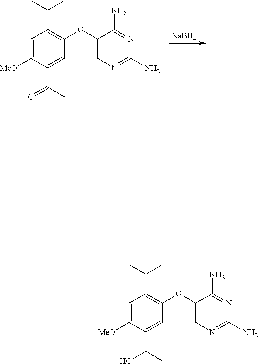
[NaBH4].N1=C(N)N=C(N)C(OC2=C(C(C)C)C=C([MeO])C(C(C)=O)=C2)=C1.N1=C(N)N=C(N)C(OC2=C(C(C)C)C=C([MeO])C(C(C)O)=C2)=C1
